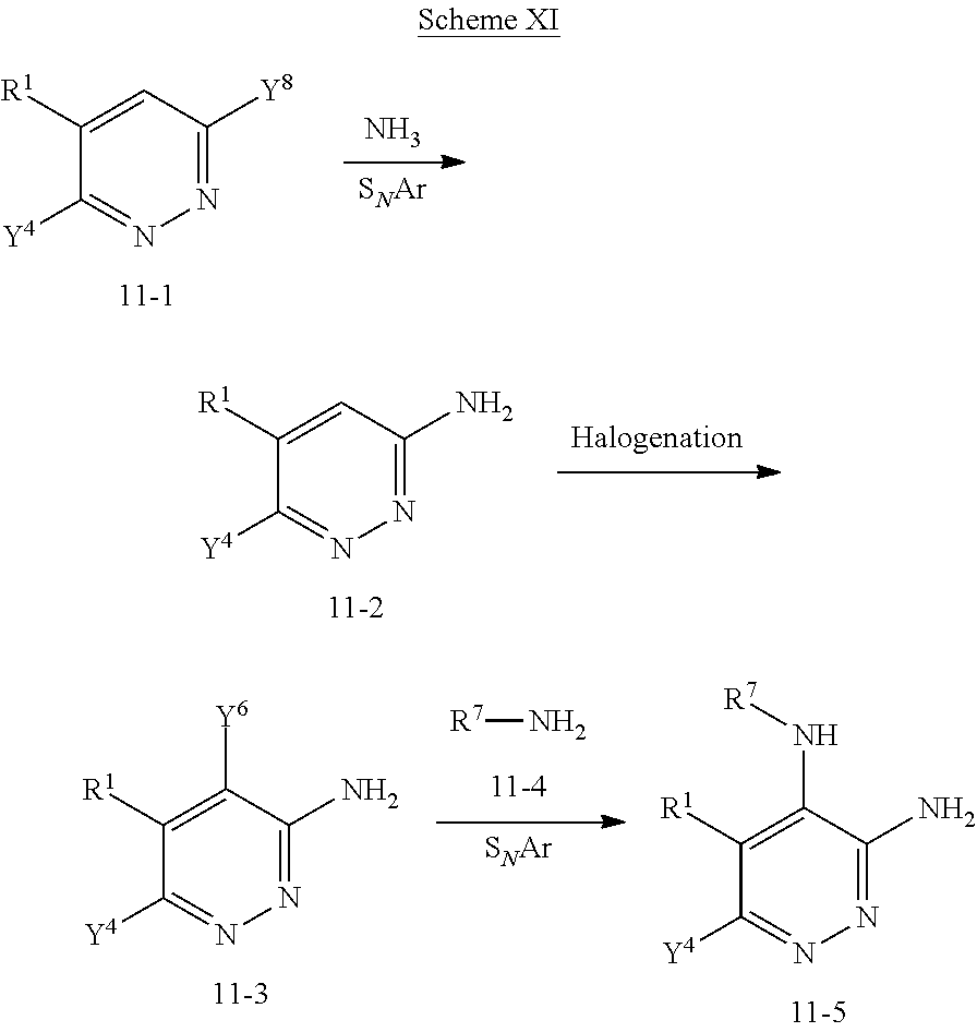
[SNAr].N.C1([Y4])=NN=C([Y8])C=C1[R1].C1([Y4])=NN=C(N)C=C1[R1].[R7]N.[SNAr].C1([Y4])=NN=C(N)C([Y6])=C1[R1].C1([Y4])=NN=C(N)C(N[R7])=C1[R1]
